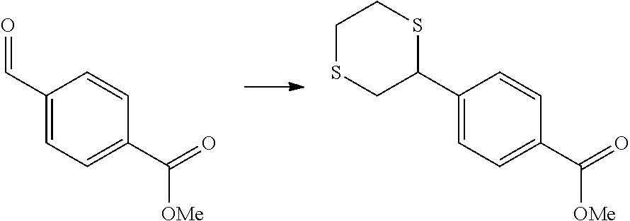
C1(C2SCCSC2)=CC=C(C(=O)[OMe])C=C1.C1(C=O)=CC=C(C(=O)[OMe])C=C1
